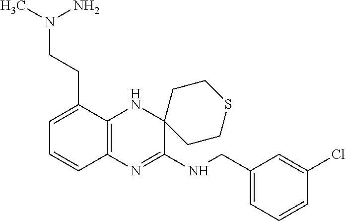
C1(CNC2=NC3=C(NC24CCSCC4)C(CCN(C)N)=CC=C3)=CC=CC(Cl)=C1
